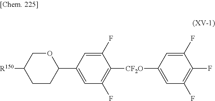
O1CC([R150])CCC1C1=CC(F)=C([CF2O]C2=CC(F)=C(F)C(F)=C2)C(F)=C1
